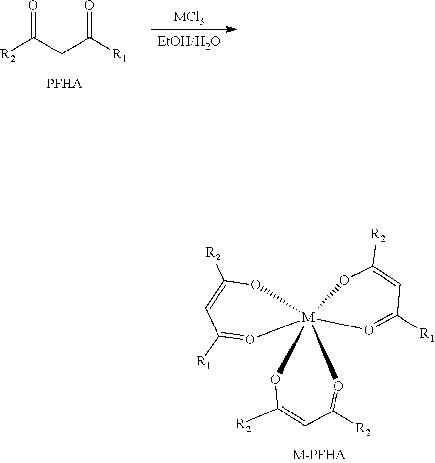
O=C([R2])CC(=O)[R1].[MCl3].O1[M]23(OC([R2])=CC([R1])=O2)(OC([R2])=CC([R2])=O3)O=C([R1])C=C1[R2]
